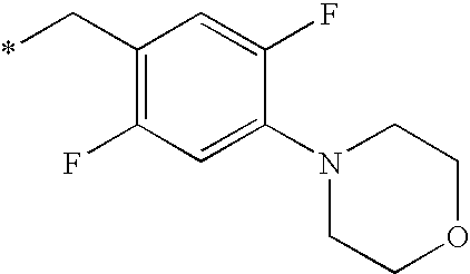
C1(C*)=C(F)C=C(N2CCOCC2)C(F)=C1
